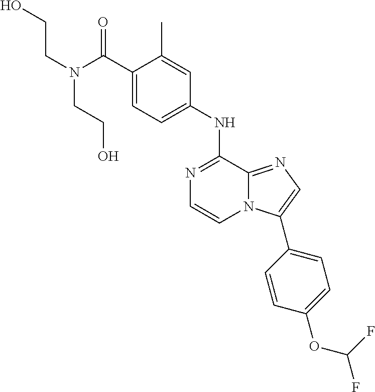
C1(C(N(CCO)CCO)=O)=CC=C(NC2=NC=CN3C2=NC=C3C2=CC=C(OC(F)F)C=C2)C=C1C
